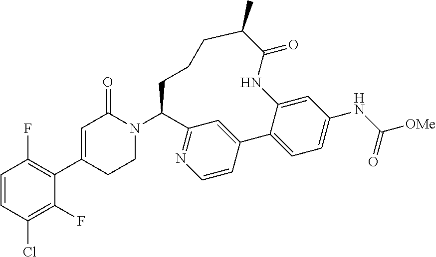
C1=CC(Cl)=C(F)C(C2=CC(=O)N(C3CCCC(C)C(=O)NC4=CC(NC(=O)[OMe])=CC=C4C4=CC3=NC=C4)CC2)=C1F
